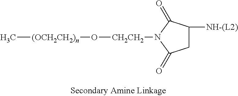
C[(OCH2CH2)n]O[CH2CH2]N1C(=O)C([NH-(L2)])CC1=O
